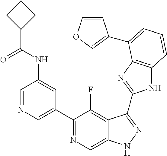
C1=NC=C(C2=NC=C3C(=C2F)C(C2=NC4=C(N2)C=CC=C4C2=COC=C2)=NN3)C=C1NC(C1CCC1)=O
